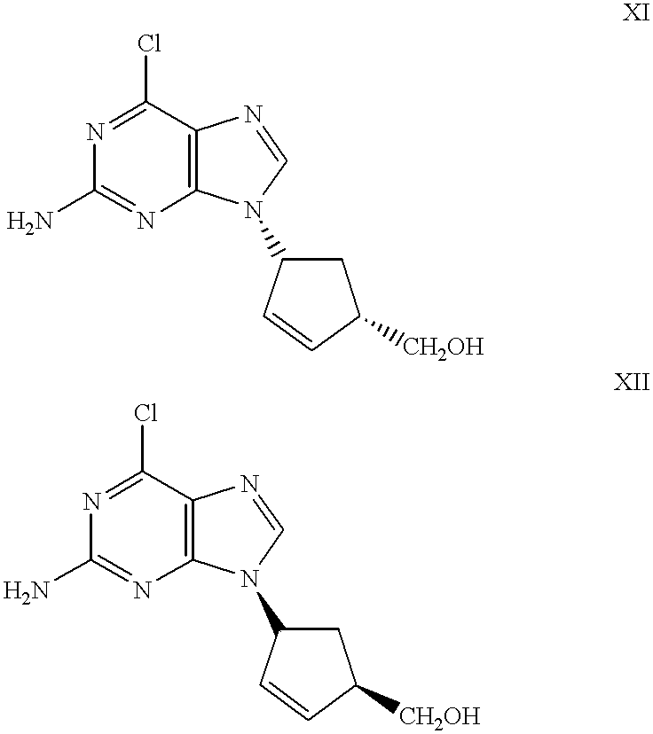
N1=C(Cl)C2=C(N=C1N)N(C1CC([CH2OH])C=C1)C=N2.N1=C(Cl)C2=C(N=C1N)N(C1CC([CH2OH])C=C1)C=N2
